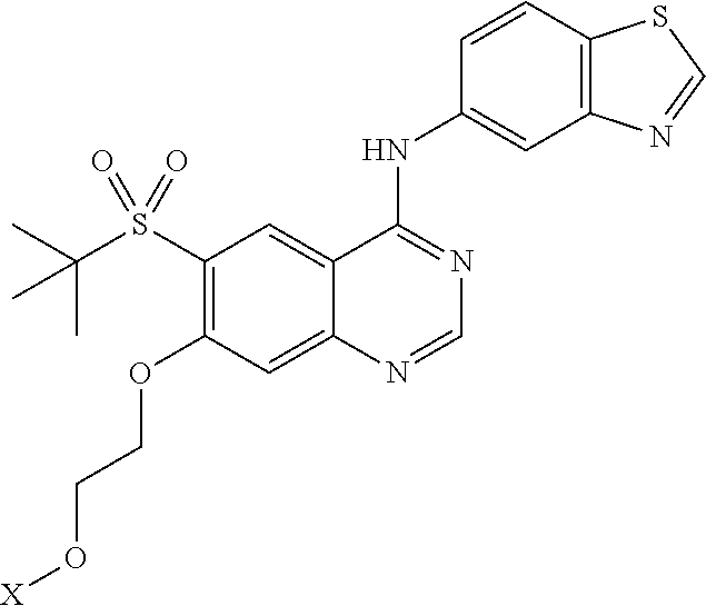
C1(S(C(C)(C)C)(=O)=O)=C(OCCO[X])C=C2C(=C1)C(NC1=CC3=C(C=C1)SC=N3)=NC=N2
